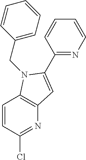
C12=C(N(CC3=CC=CC=C3)C(C3=NC=CC=C3)=C1)C=CC(Cl)=N2
